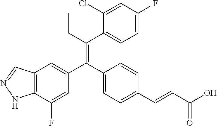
C12=C(C(F)=CC(C(C3=CC=C(C=CC(O)=O)C=C3)=C(CC)C3=CC=C(F)C=C3Cl)=C1)NN=C2
